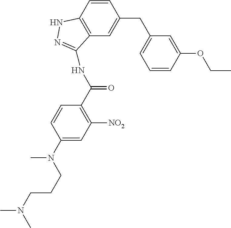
C1=CC(CC2=CC=CC(OCC)=C2)=CC2=C1NN=C2NC(C1=C([NO2])C=C(N(C)CCCN(C)C)C=C1)=O
